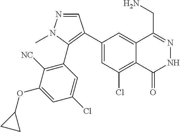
C1(C2=C(C3=C([NC])C(OC4CC4)=CC(Cl)=C3)N(C)N=C2)=CC(Cl)=C2C(=C1)C(CN)=NNC2=O
